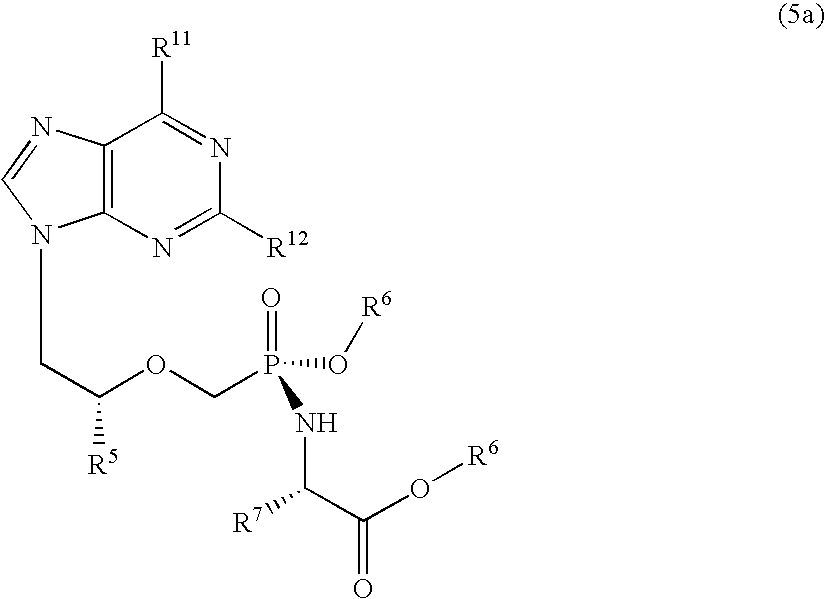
C12=C(N=C([R12])N=C1[R11])N(CC([R5])OCP(O[R6])(=O)NC([R7])C(=O)O[R6])C=N2
